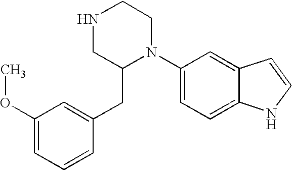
C1(OC)=CC=CC(CC2N(C3=CC=C4C(=C3)C=CN4)CCNC2)=C1
